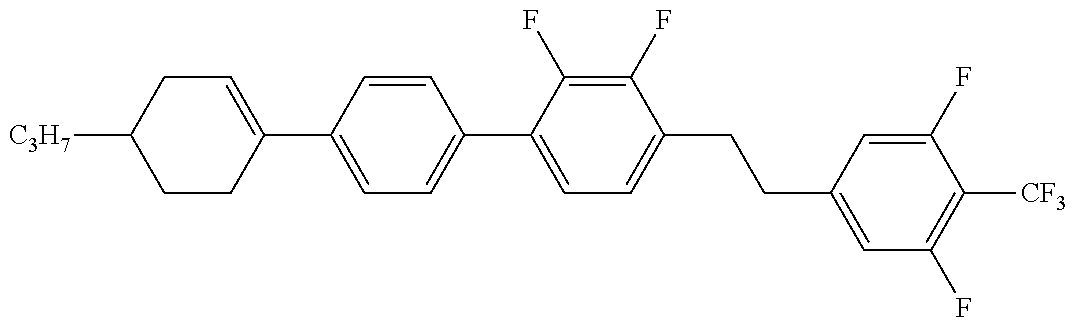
C1(C2=CC=C(C3=CC=C(CCC4=CC(F)=C([CF3])C(F)=C4)C(F)=C3F)C=C2)=CCC([C3H7])CC1
